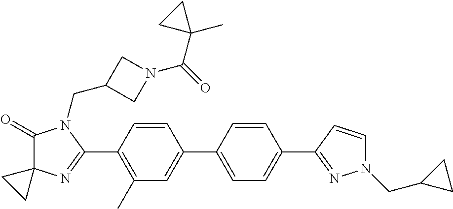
C1(=O)C2(N=C(C3=C(C)C=C(C4=CC=C(C5=NN(CC6CC6)C=C5)C=C4)C=C3)N1CC1CN(C(=O)C3(C)CC3)C1)CC2
